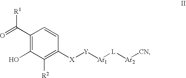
C1(C(=O)[R1])=C(O)C([R2])=C([X][Y][Ar1][L][Ar2][CN])C=C1
